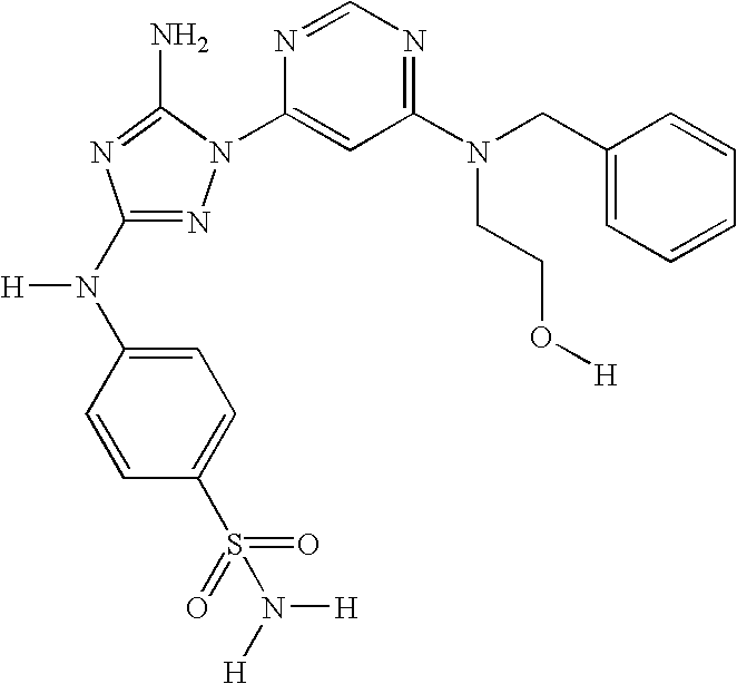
N1=C(N(C2=CC=C(S(=O)(=O)N([H])[H])C=C2)[H])N=C(N)N1C1=CC(N(CC2=CC=CC=C2)CCO[H])=NC=N1
